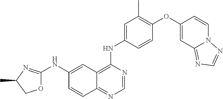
C1(NC2=NC(C)CO2)=CC2=C(NC3=CC(C)=C(OC4=CC5=NC=NN5C=C4)C=C3)N=CN=C2C=C1
